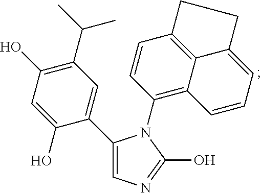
C1(C2=CN=C(O)N2C2=C3C4=C(C=C2)CCC4=CC=C3)=CC(C(C)C)=C(O)C=C1O
